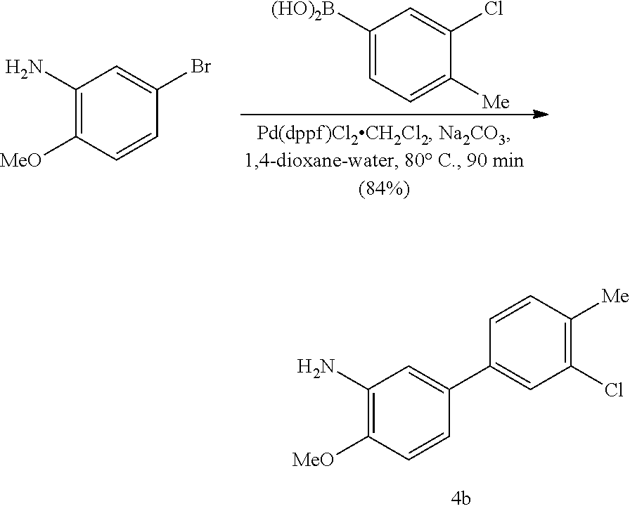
C1(N)=C([MeO])C=CC(C2=CC(Cl)=C([Me])C=C2)=C1.C1([(HO)2B])=CC=C([Me])C(Cl)=C1.C1(N)=C([MeO])C=CC(Br)=C1
